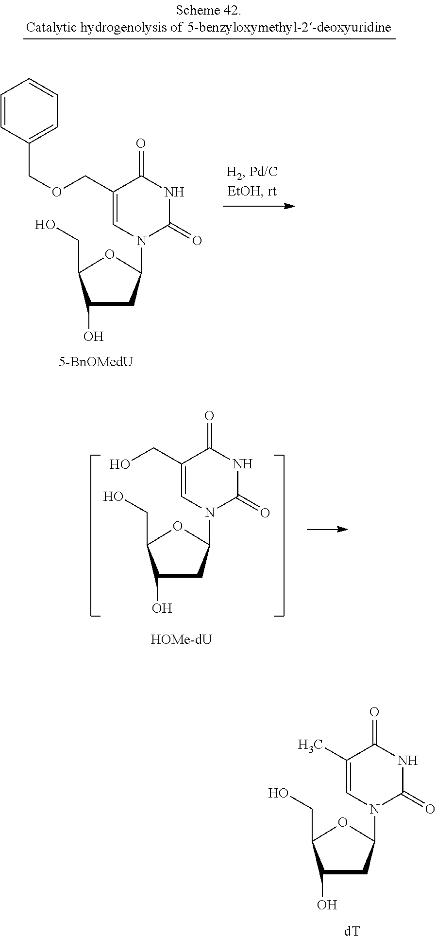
C1(O)CC(N2C=C(COCC3=CC=CC=C3)C(=O)NC2=O)OC1CO.C1(O)CC(N2C=C(CO)C(=O)NC2=O)OC1CO.C1(O)CC(N2C=C(C)C(=O)NC2=O)OC1CO
